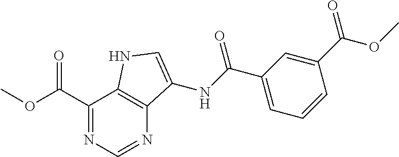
C1(C(OC)=O)=NC=NC2=C1NC=C2NC(C1=CC=CC(C(OC)=O)=C1)=O
